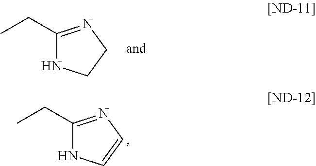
C1(CC)=NCCN1.C1(CC)=NC=CN1
